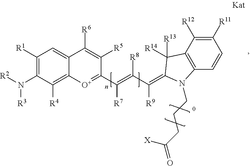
C1([R1])=C(N([R2])[R3])C([R4])=C2C(=C1)C([R6])=C([R5])C(C(=C(C([R9])=C1C([R13])([R14])C3=C(C=CC([R11])=C3[R12])N1CCCC([X])=O)[R8])[R7])=[O+]2
